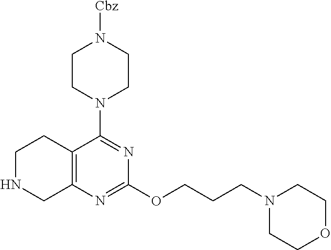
C12=C(N=C(OCCCN3CCOCC3)N=C1N1CCN([Cbz])CC1)CNCC2
